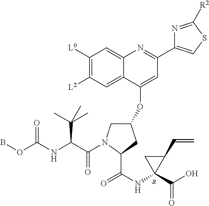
C1(OC2=CC(C3=CSC([R2])=N3)=NC3=CC([L0])=C([L2])C=C23)CN(C(C(NC(OB)=O)C(C)(C)C)=O)C(C(NC2(C(O)=O)C(C=C)C2)=O)C1.[R]
